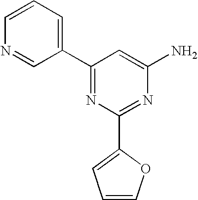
C1(C2=CC=CN=C2)=NC(C2=CC=CO2)=NC(N)=C1
